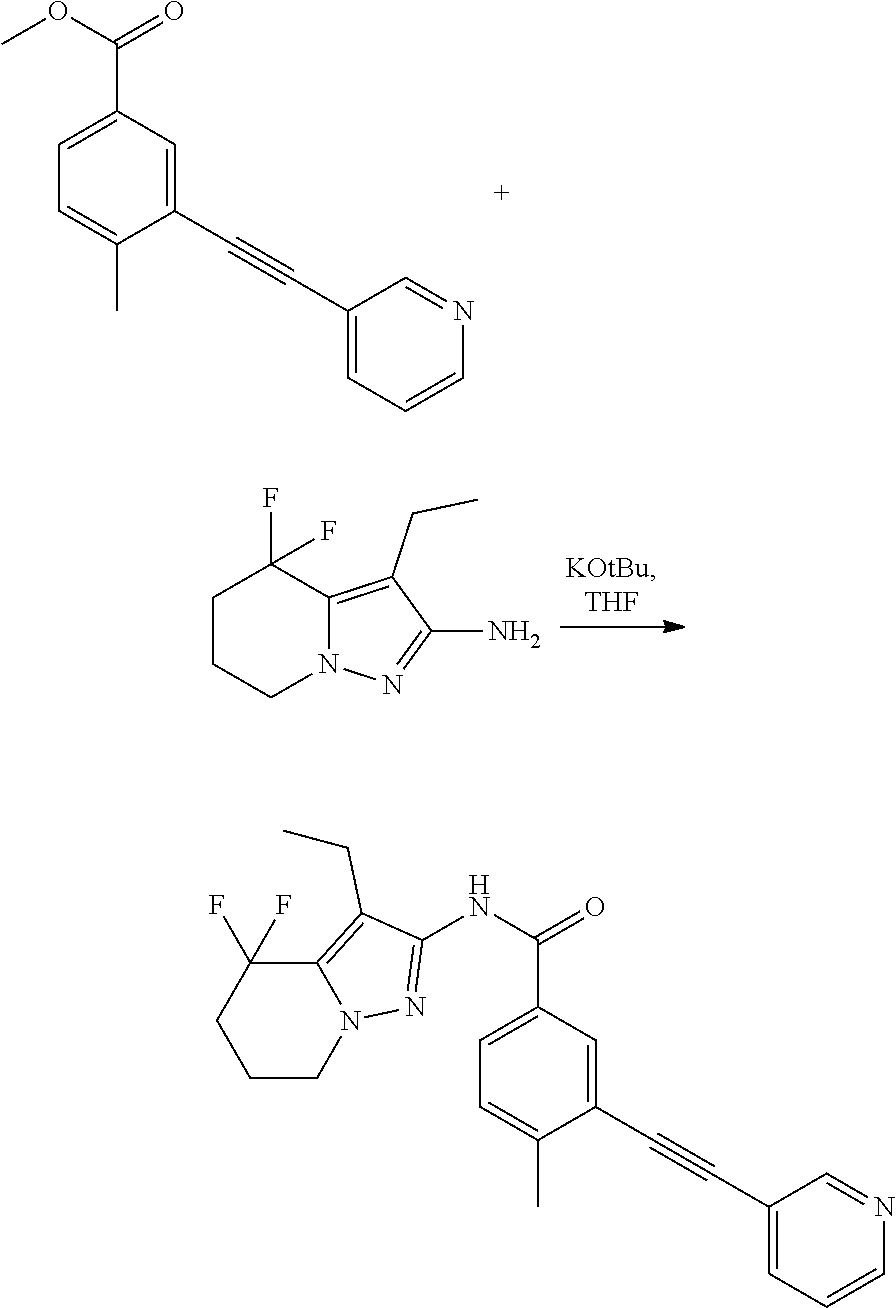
C1(CC)=C2C(F)(F)CCCN2N=C1N.C1=C(C#CC2=CC=CN=C2)C(C)=CC=C1C(OC)=O.C1CN2C(=C(CC)C(NC(C3=CC=C(C)C(C#CC4=CC=CN=C4)=C3)=O)=N2)C(F)(F)C1
